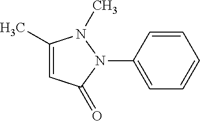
C1=C(N2N(C)C(C)=CC2=O)C=CC=C1
